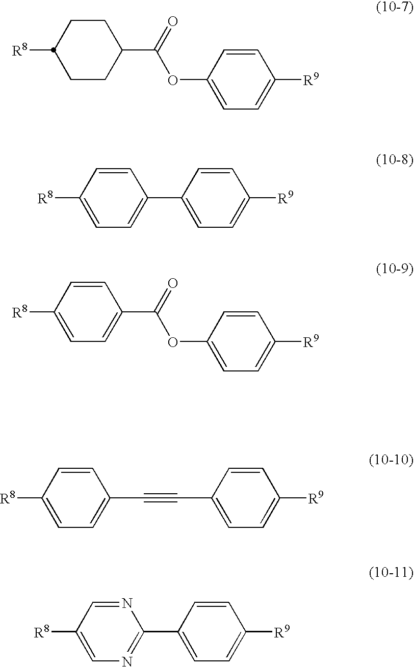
[R8]C1CCC(C(=O)OC2=CC=C([R9])C=C2)CC1.[R8]C1=CC=C(C2=CC=C([R9])C=C2)C=C1.[R8]C1=CC=C(C(=O)OC2=CC=C([R9])C=C2)C=C1.[R8]C1=CC=C(C#CC2=CC=C([R9])C=C2)C=C1.[R8]C1=CN=C(C2=CC=C([R9])C=C2)N=C1
